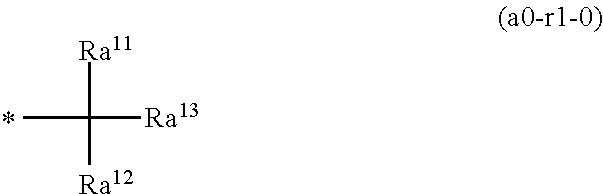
CC([Ra13])([Ra11])[Ra12].*
